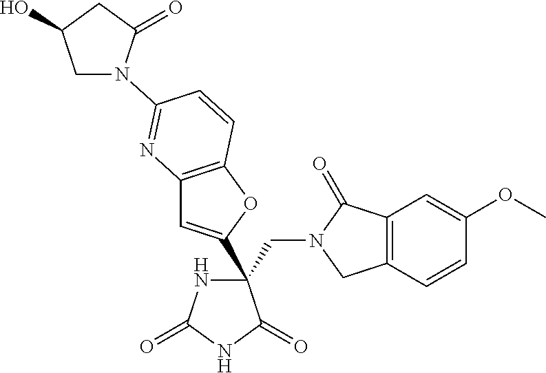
C(C1(C2=CC3=C(O2)C=CC(N2CC(O)CC2=O)=N3)NC(=O)NC1=O)N1CC2=C(C1=O)C=C(OC)C=C2
